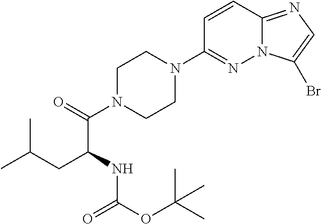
C1CN(C(=O)C(CC(C)C)NC(OC(C)(C)C)=O)CCN1C1=NN2C(=NC=C2Br)C=C1
